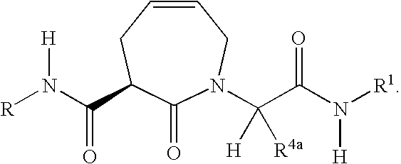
C1(=O)N(C(C(N([R1])[H])=O)([H])[R4a])CC=CCC1C(N([R])[H])=O
